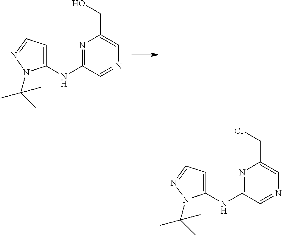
N1=C(NC2=CC=NN2C(C)(C)C)C=NC=C1CO.N1=C(NC2=CC=NN2C(C)(C)C)C=NC=C1CCl
